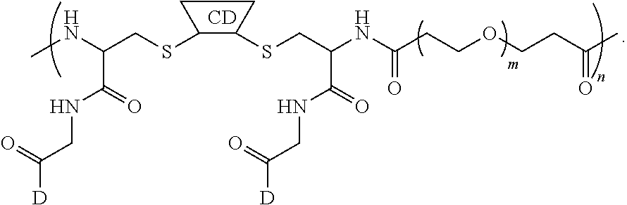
[CD].C1(SCC(NC)C(=O)NCC([D])=O)CCC1SCC(NC(CCOCCC(C)=O)=O)C(=O)NCC([D])=O
